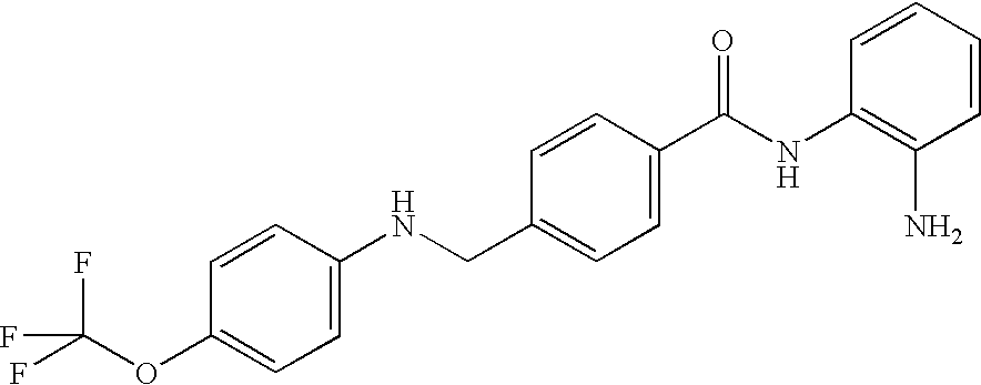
N(CC1=CC=C(C(NC2=C(N)C=CC=C2)=O)C=C1)C1=CC=C(OC(F)(F)F)C=C1
